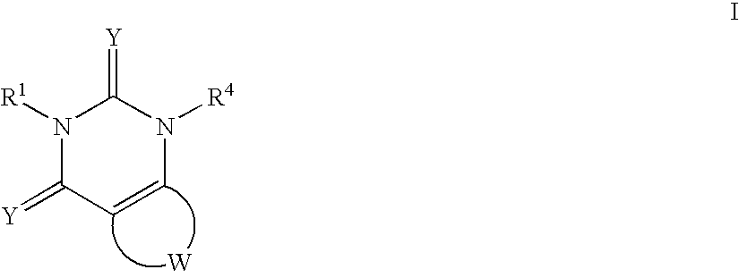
N1([R1])C(=[Y])C=CN([R4])C1=[Y].[W]
